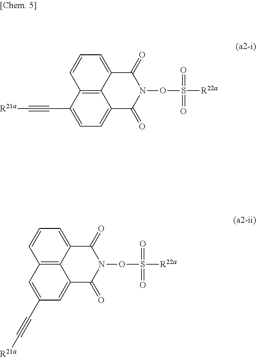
C12=C3C(C#C[R21a])=CC=C1C(=O)N(OS([R22a])(=O)=O)C(=O)C2=CC=C3.C12=C3C=C(C#C[R21a])C=C1C(=O)N(OS([R22a])(=O)=O)C(=O)C2=CC=C3
